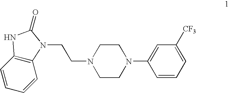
C1=CC2=C(C=C1)N(CCN1CCN(C3=CC([CF3])=CC=C3)CC1)C(=O)N2
